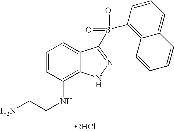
C1=CC(NCCN)=C2C(=C1)C(S(=O)(=O)C1=C3C(=CC=C1)C=CC=C3)=NN2.[2HCl]
